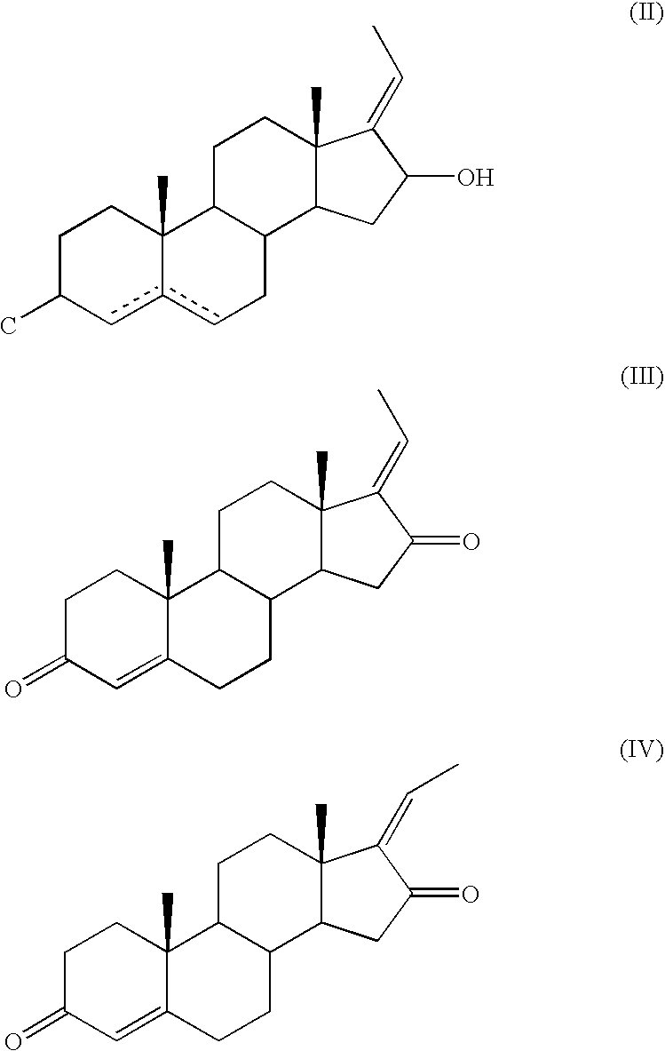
C1C(C)CC2C(C)(C1)C1C(CC2)C2C(C)(CC1)C(=CC)C(O)C2.C1C(=O)C=C2C(C)(C1)C1C(CC2)C2C(C)(CC1)C(=CC)C(=O)C2.C1C(=O)C=C2C(C)(C1)C1C(CC2)C2C(C)(CC1)C(=CC)C(=O)C2
